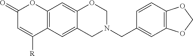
C12=C(C=C3C(=C1)OCN(CC1=CC4=C(C=C1)OCO4)C3)C([R])=CC(=O)O2
